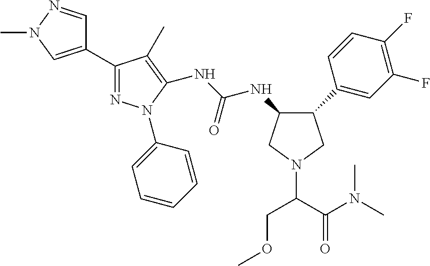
C1(C2=CC(F)=C(F)C=C2)CN(C(C(N(C)C)=O)COC)CC1NC(NC1=C(C)C(C2=CN(C)N=C2)=NN1C1=CC=CC=C1)=O
